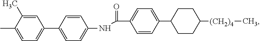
C1=C(C)C(C)=CC(C2=CC=C(NC(C3=CC=C(C4CCC([(CH2)4]C)CC4)C=C3)=O)C=C2)=C1
